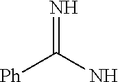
[Ph]C(N)=N
